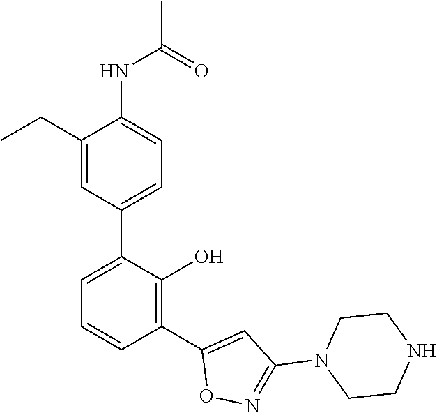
C1(C2=CC=CC(C3=CC(N4CCNCC4)=NO3)=C2O)=CC=C(NC(C)=O)C(CC)=C1
